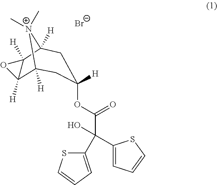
C1(C(C(OC2([H])CC3([H])C4([H])C([H])(C([H])([N+]3(C)C)C2)O4)=O)(C2=CC=CS2)O)=CC=CS1.[Br-]
